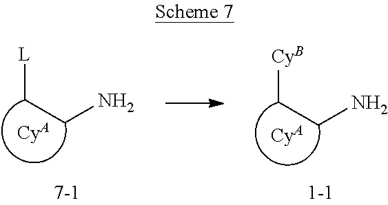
C(CN)[L].[CyA].C(CN)[CyB].[CyA]
